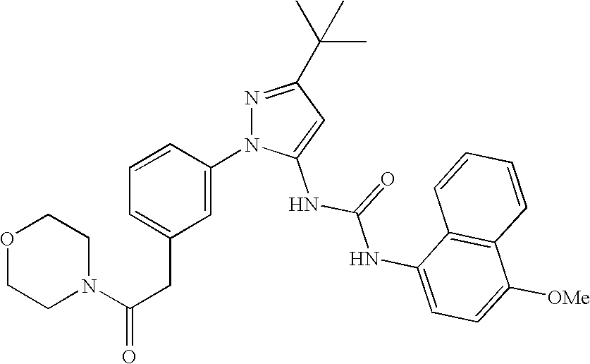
O1CCN(C(CC2=CC=CC(N3N=C(C(C)(C)C)C=C3NC(=O)NC3=CC=C([OMe])C4=C3C=CC=C4)=C2)=O)CC1
